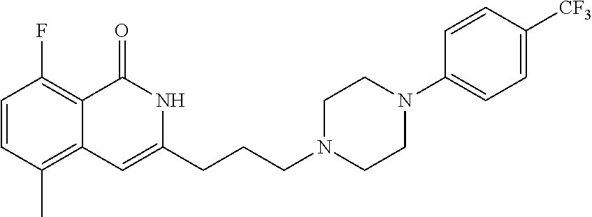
C1=CC(C)=C2C(=C1F)C(=O)NC(CCCN1CCN(C3=CC=C([CF3])C=C3)CC1)=C2
